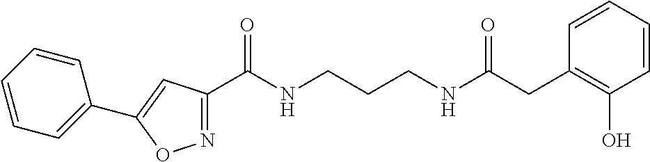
C1(C(NCCCNC(CC2=C(O)C=CC=C2)=O)=O)=NOC(C2=CC=CC=C2)=C1
